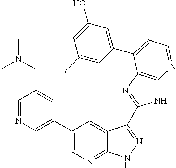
C1(C2=CN=CC(CN(C)C)=C2)=CN=C2C(=C1)C(C1=NC3=C(N1)N=CC=C3C1=CC(O)=CC(F)=C1)=NN2
